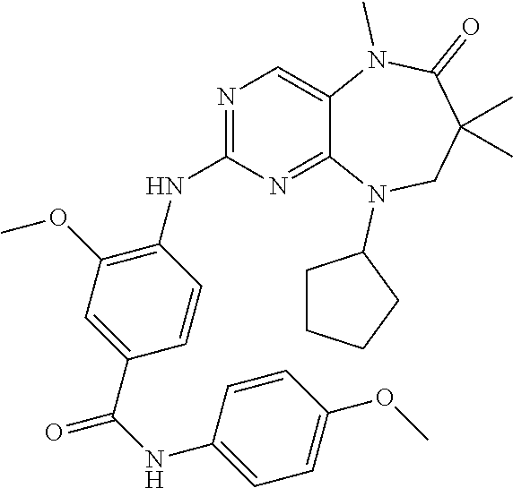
C1=CC(C(NC2=CC=C(OC)C=C2)=O)=CC(OC)=C1NC1=NC=C2C(=N1)N(C1CCCC1)CC(C)(C)C(=O)N2C
